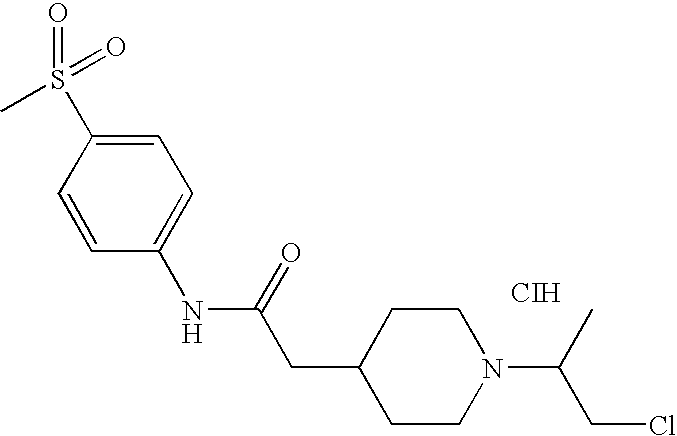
C1=C(S(=O)(=O)C)C=CC(NC(=O)CC2CCN(C(CCl)C)CC2)=C1.[CIH]
